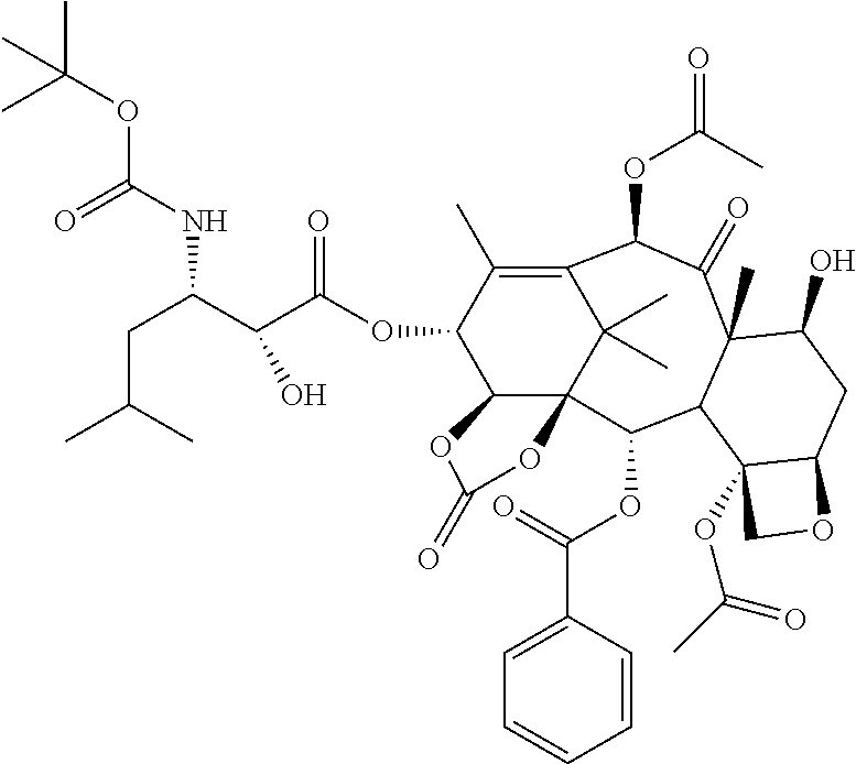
C12C3(C(C)(C)C(=C(C)C1OC(C(C(NC(OC(C)(C)C)=O)CC(C)C)O)=O)C(OC(=O)C)C(=O)C1(C)C(C3OC(C3=CC=CC=C3)=O)C3(OC(C)=O)C(CC1O)OC3)OC(=O)O2
